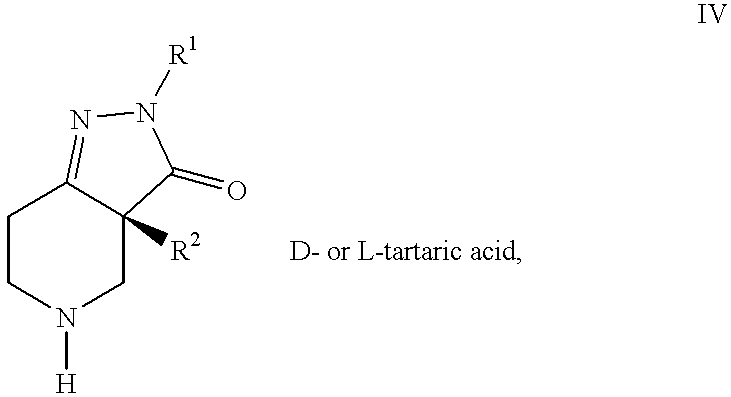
C1CN([H])CC2([R2])C1=NN([R1])C2=O.[D- or L-tartaric acid]
